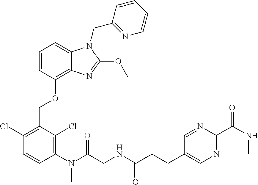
C1=CC(OCC2=C(Cl)C=CC(N(C)C(=O)CNC(=O)CCC3=CN=C(C(=O)NC)N=C3)=C2Cl)=C2C(=C1)N(CC1=NC=CC=C1)C(OC)=N2
